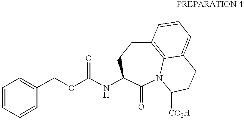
C1=CC=CC(COC(NC2CCC3=C4N(C2=O)C([CO2H])CCC4=CC=C3)=O)=C1
